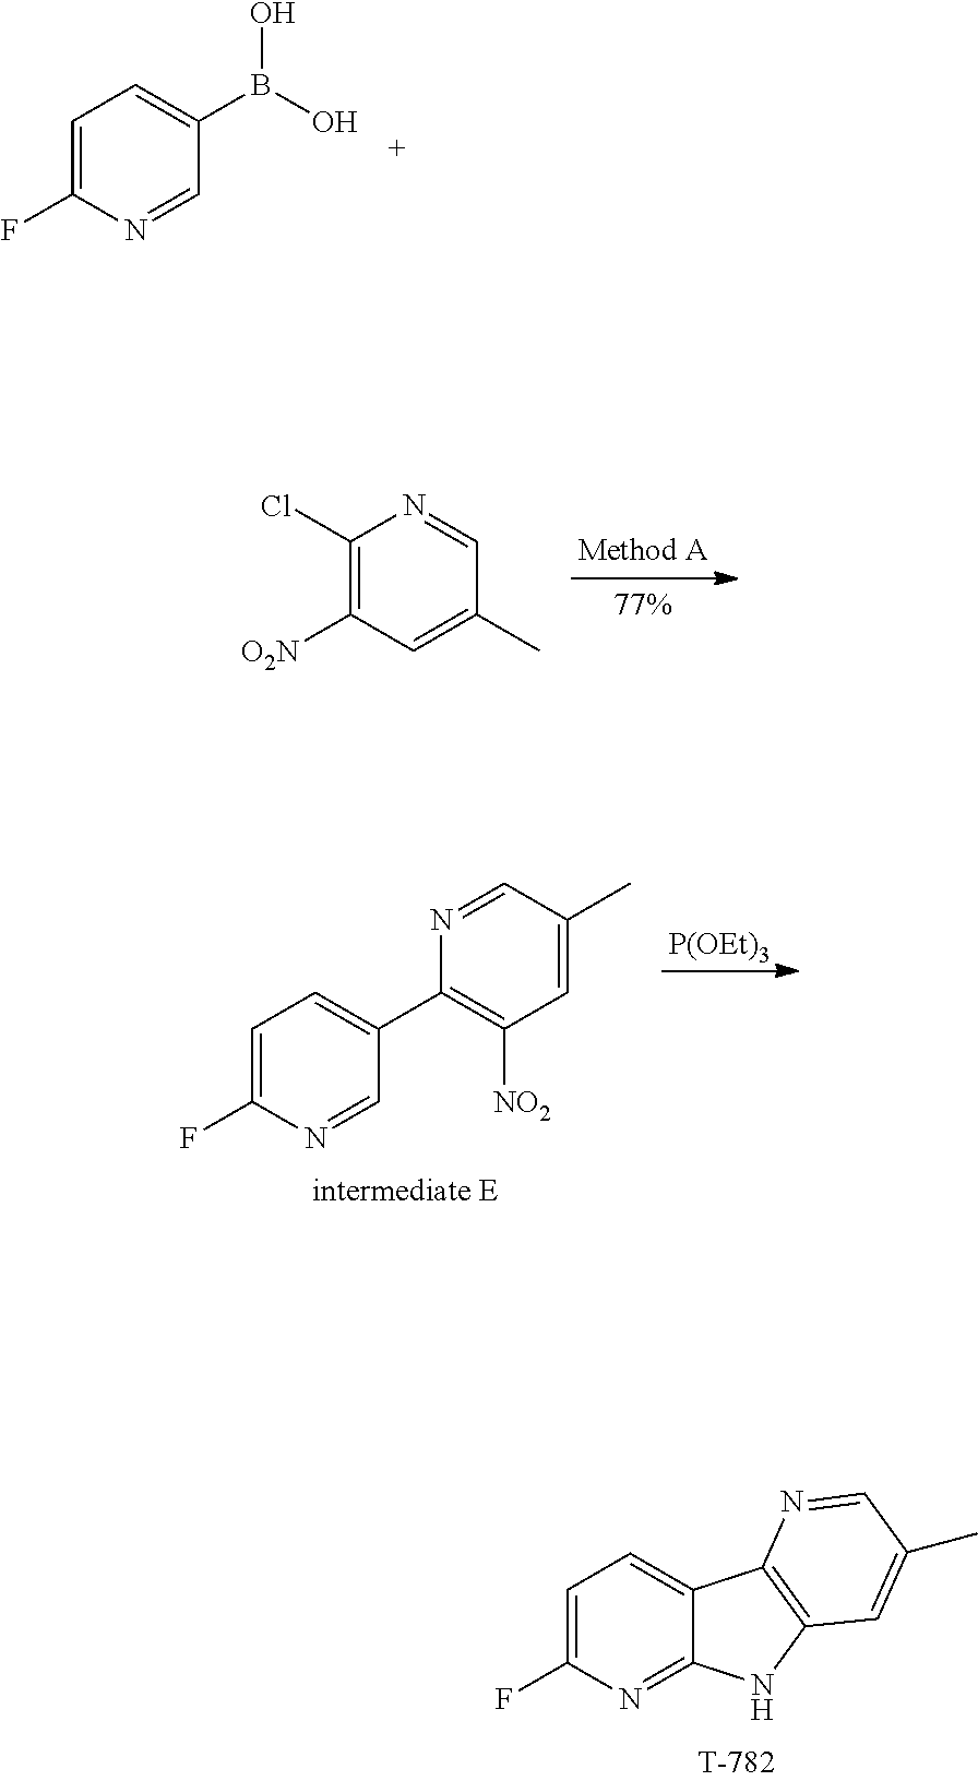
C1=C(F)N=C2C(=C1)C1=C(N2)C=C(C)C=N1.C1=C(F)N=CC(B(O)O)=C1.C1(Cl)=C([O2N])C=C(C)C=N1.C1=C(F)N=CC(C2=C([NO2])C=C(C)C=N2)=C1.[P(OEt)3]
